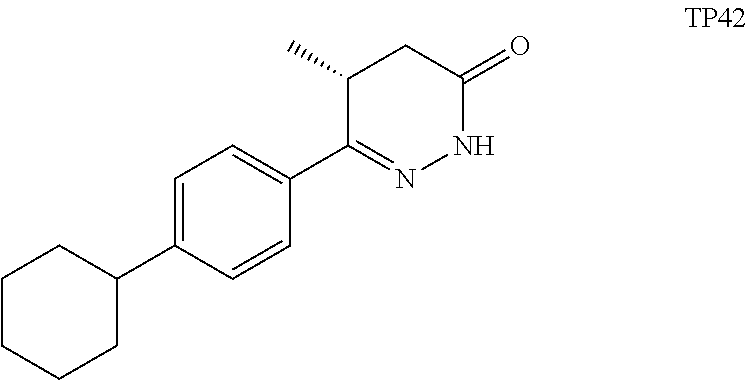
C1=C(C2CCCCC2)C=CC(C2=NNC(=O)CC2C)=C1
